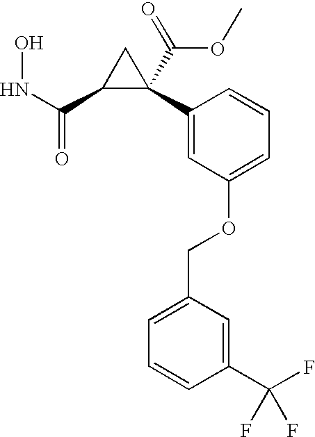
N(C(C1C(C(=O)OC)(C2=CC(OCC3=CC=CC(C(F)(F)F)=C3)=CC=C2)C1)=O)O
